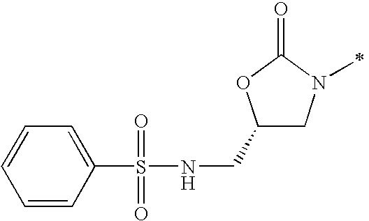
C1(CNS(C2=CC=CC=C2)(=O)=O)CN(C)C(=O)O1.[H]
